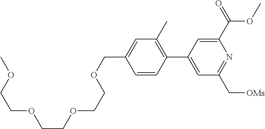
COCCOCCOCCOCC1=CC(C)=C(C2=CC(C[OMs])=NC(C(=O)OC)=C2)C=C1
